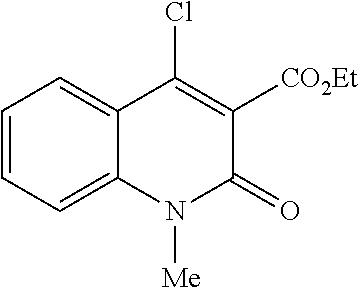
C1=CC=C2C(=C1)C(Cl)=C([CO2Et])C(=O)N2[Me]
